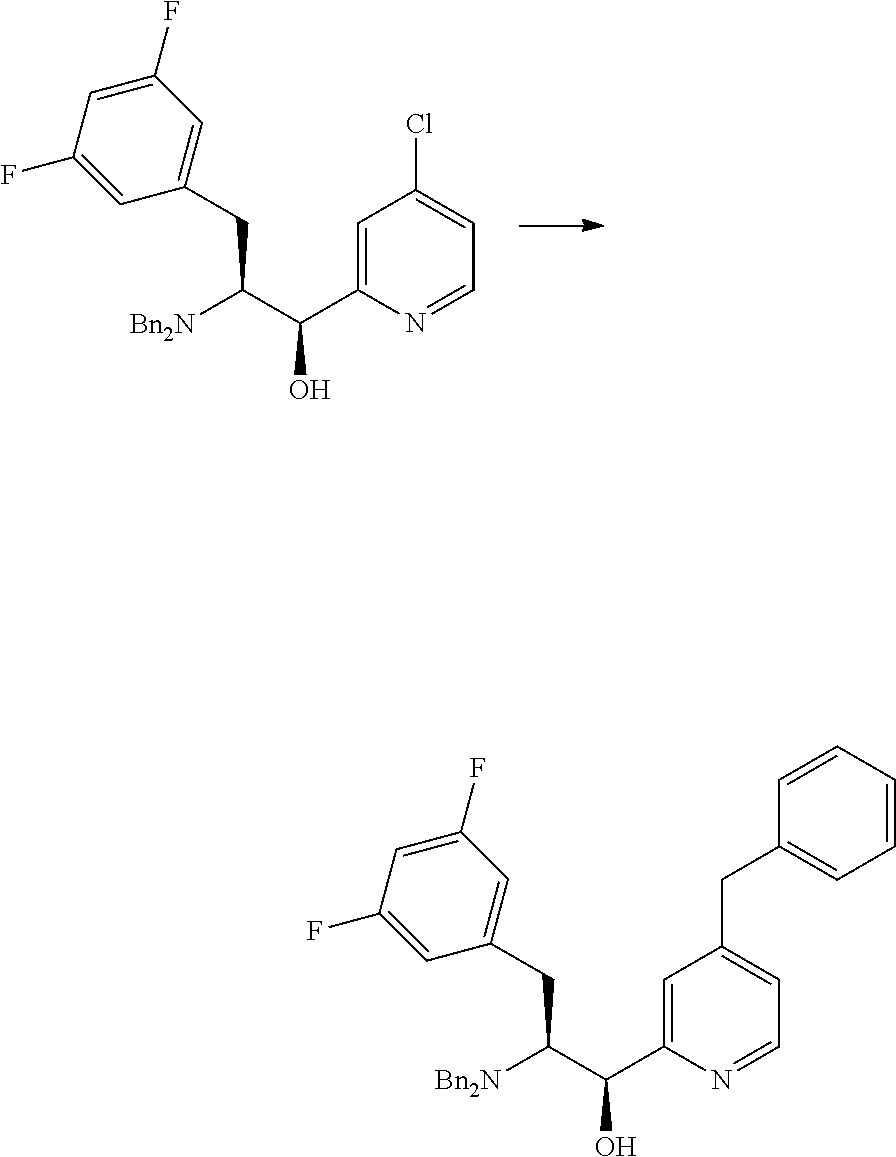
N1=CC=C(Cl)C=C1C(C([Bn2N])CC1=CC(F)=CC(F)=C1)O.N1=CC=C(CC2=CC=CC=C2)C=C1C(C([Bn2N])CC1=CC(F)=CC(F)=C1)O
